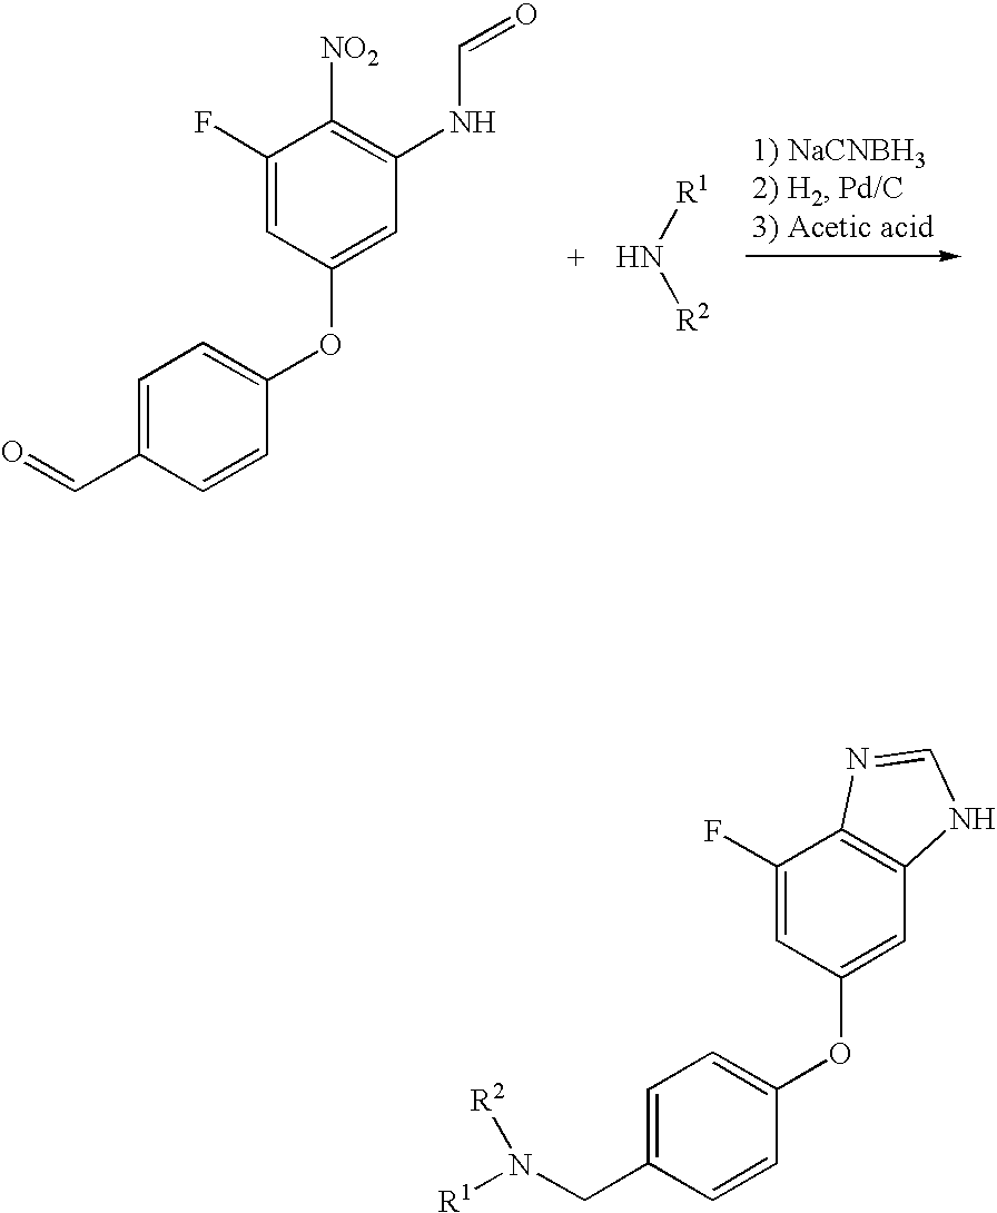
C1=C(C=O)C=CC(OC2=CC(NC=O)=C([NO2])C(F)=C2)=C1.N([R1])[R2].C1=C(CN([R1])[R2])C=CC(OC2=CC3=C(C(F)=C2)N=CN3)=C1
